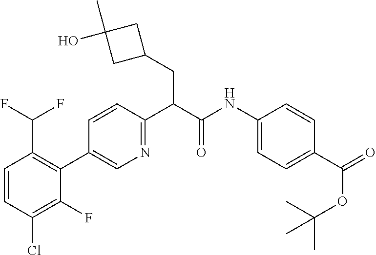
C1=CC(C(C(NC2=CC=C(C(=O)OC(C)(C)C)C=C2)=O)CC2CC(O)(C)C2)=NC=C1C1=C(C(F)F)C=CC(Cl)=C1F
